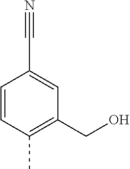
C1=CC(C)=C(CO)C=C1C#N
